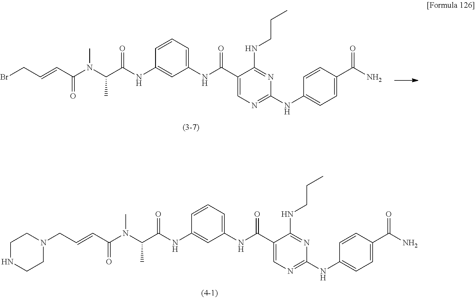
N1(CC=CC(N(C(C(NC2=CC(NC(C3=CN=C(NC4=CC=C(C(N)=O)C=C4)N=C3NCCC)=O)=CC=C2)=O)C)C)=O)CCNCC1.BrCC=CC(N(C(C(NC1=CC(NC(C2=CN=C(NC3=CC=C(C(N)=O)C=C3)N=C2NCCC)=O)=CC=C1)=O)C)C)=O
